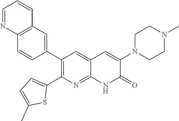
C12=C(C=C(C3=C(C4=CC=C(C)S4)N=C4C(=C3)C=C(N3CCN(C)CC3)C(=O)N4)C=C1)C=CC=N2
